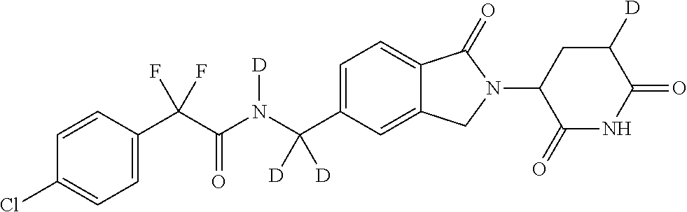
C1=CC(C(C(N(C(C2=CC=C3C(=C2)CN(C2C(=O)NC(=O)C([D])C2)C3=O)([D])[D])[D])=O)(F)F)=CC=C1Cl
